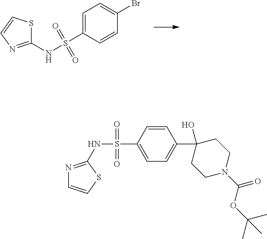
C1(NS(C2=CC=C(Br)C=C2)(=O)=O)=NC=CS1.C1(S(NC2=NC=CS2)(=O)=O)=CC=C(C2(O)CCN(C(=O)OC(C)(C)C)CC2)C=C1
